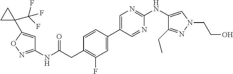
C1(NC(=O)CC2=C(F)C=C(C3=CN=C(NC4=CN(CCO)N=C4CC)N=C3)C=C2)=NOC(C2(C(F)(F)F)CC2)=C1
